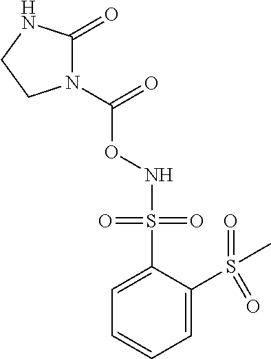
C1=C(S(=O)(=O)NOC(N2C(=O)NCC2)=O)C(S(=O)(=O)C)=CC=C1
